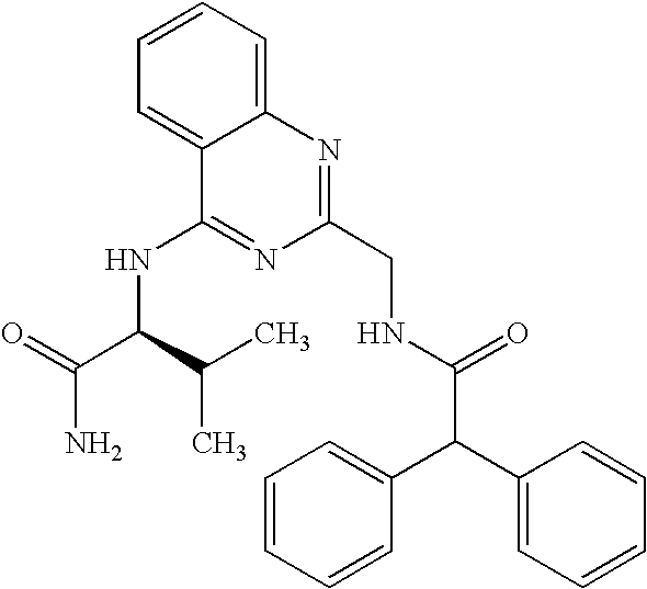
C1=CC=C2C(=C1)C(NC(C(C)C)C(=O)N)=NC(CNC(C(C1=CC=CC=C1)C1=CC=CC=C1)=O)=N2
